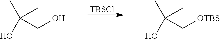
[TBSCl].OC(C)(C)CO.OC(C)(C)C[OTBS]
